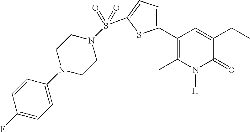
C1(C2=C(C)N([H])C(=O)C(CC)=C2)=CC=C(S(=O)(=O)N2CCN(C3=CC=C(F)C=C3)CC2)S1
